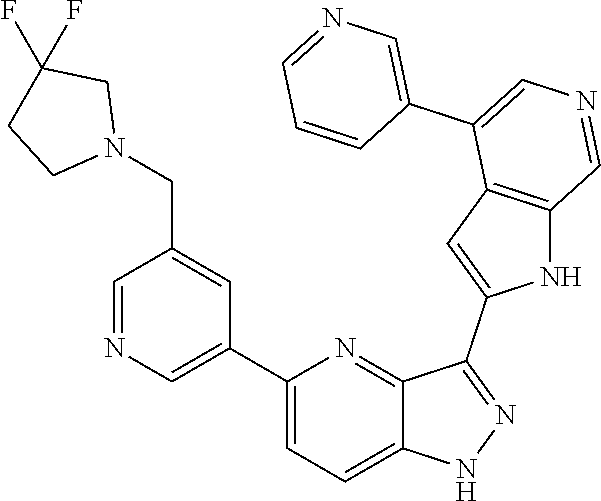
C1(C2=CN=CC(CN3CC(F)(F)CC3)=C2)=CC=C2C(=N1)C(C1=CC3=C(N1)C=NC=C3C1=CN=CC=C1)=NN2
